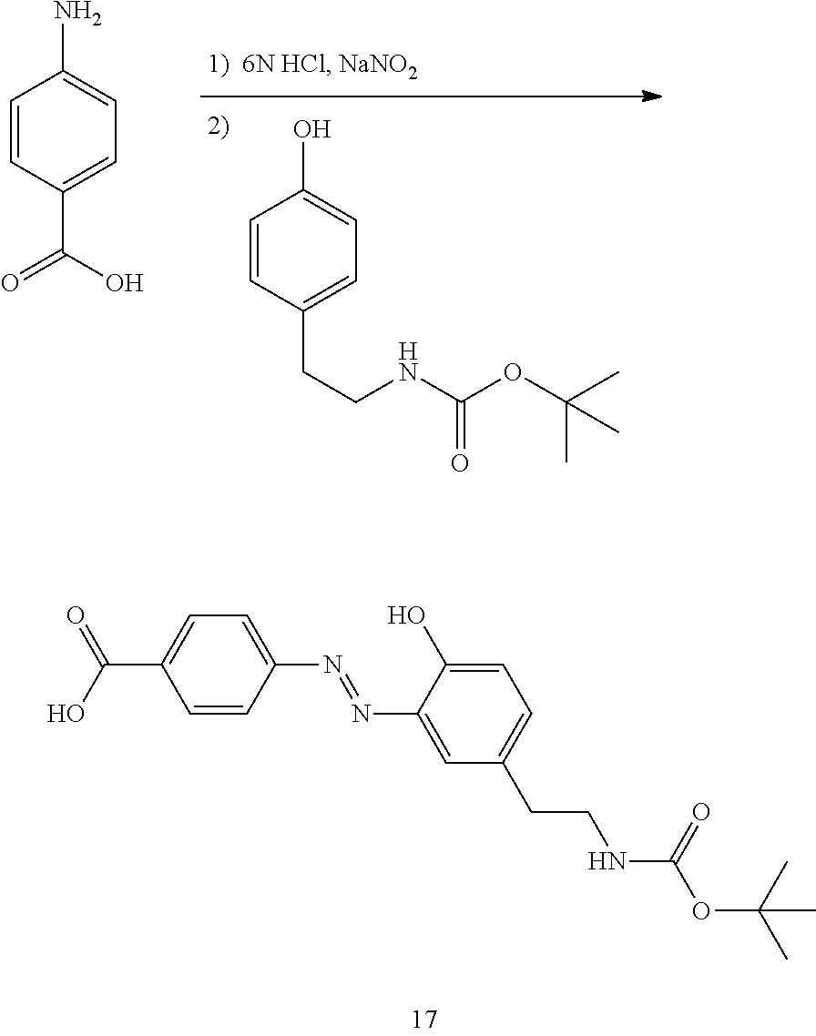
C1=CC(C(O)=O)=CC=C1N.C1=CC(CCNC(OC(C)(C)C)=O)=CC=C1O.C1(N=NC2=CC(CCNC(OC(C)(C)C)=O)=CC=C2O)=CC=C(C(O)=O)C=C1
